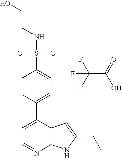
C(C(=O)O)(F)(F)F.S(C1=CC=C(C2=CC=NC3=C2C=C(CC)N3)C=C1)(=O)(=O)NCCO
